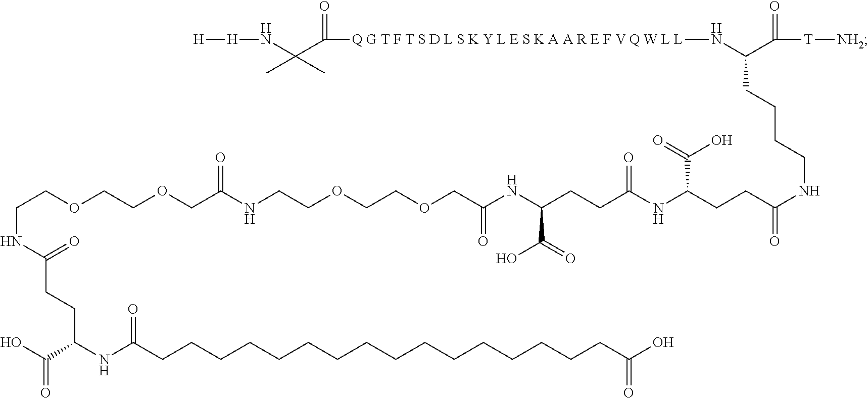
N(C(COCCOCCNC(COCCOCCNC(CCC(C(O)=O)NC(CCCCCCCCCCCCCCCCC(O)=O)=O)=O)=O)=O)C(CCC(NC(CCC(NCCCCC(C(=O)[T][NH2])N[Q G T F T S D L S K Y L E S K A A R E F V Q W L L]C(C(C)(C)N[H][H])=O)=O)C(=O)O)=O)C(=O)O
